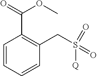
C1=CC=CC(CS(=O)(=O)[Q])=C1C(=O)OC
